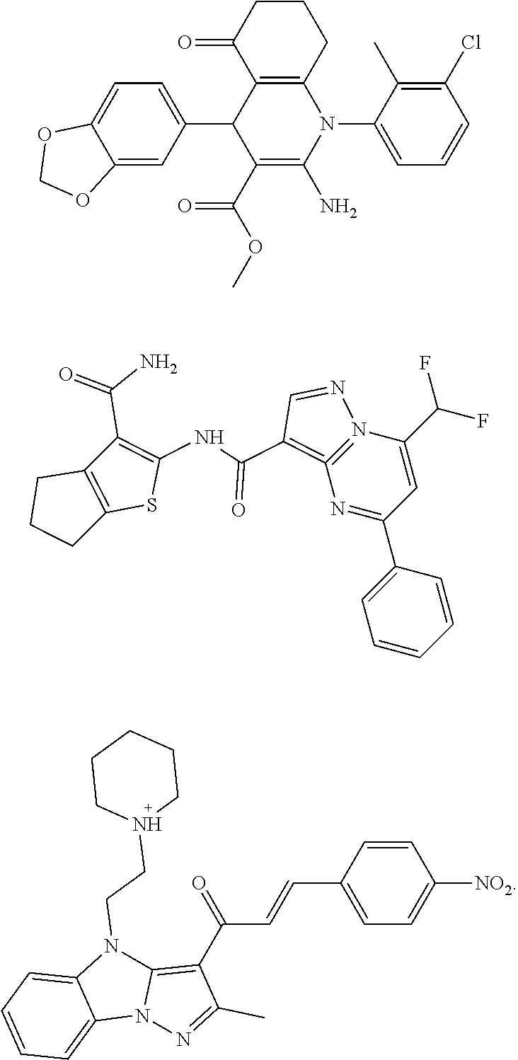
C12=CC(C3C(C(OC)=O)=C(N)N(C4=CC=CC(Cl)=C4C)C4=C3C(=O)CCC4)=CC=C1OCO2.C1=C(C2=NC3=N(C(C(F)F)=C2)N=CC=3C(NC2=C(C(=O)N)C3=C(S2)CCC3)=O)C=CC=C1.C1=C(C=CC(=O)C2=C3N(N=C2C)C2=CC=CC=C2N3CCN2CCCCC2)C=CC([NO2])=C1
